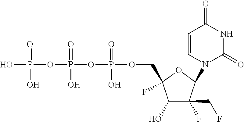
OP(=O)(OP(=O)(O)OP(=O)(O)OCC1(F)C(O)C(F)(CF)C(N2C(=O)NC(=O)C=C2)O1)O
